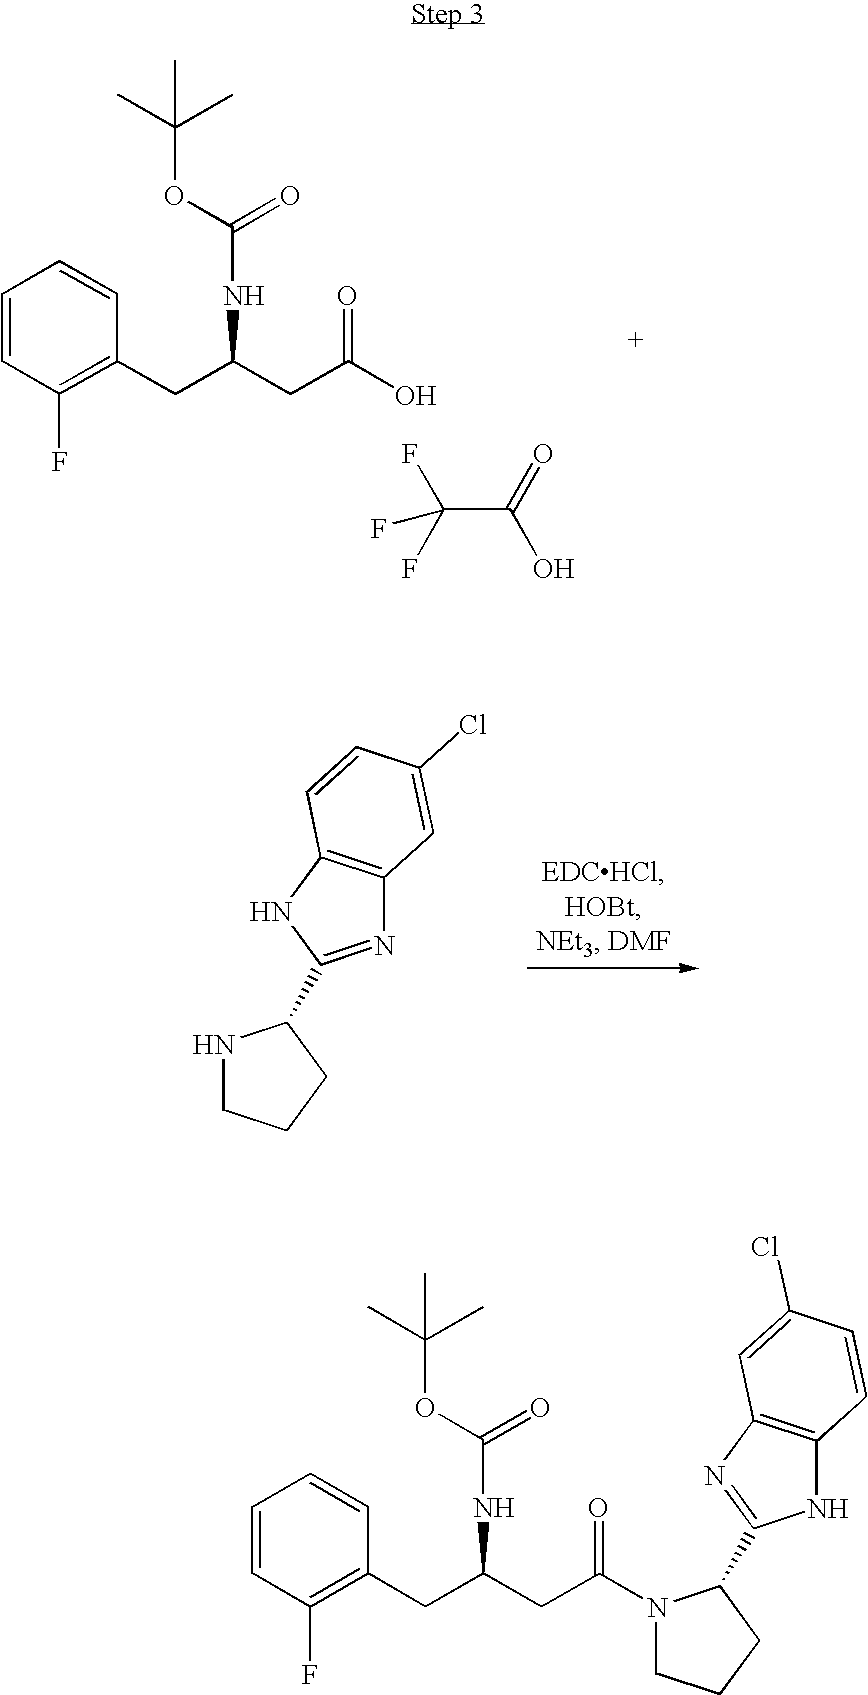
C1=CC(F)=C(CC(CC(O)=O)NC(=O)OC(C)(C)C)C=C1.C(C(O)=O)(F)(F)F.N1CCCC1C1=NC2=C(N1)C=CC(Cl)=C2.C1=CC(F)=C(CC(CC(N2CCCC2C2=NC3=C(N2)C=CC(Cl)=C3)=O)NC(=O)OC(C)(C)C)C=C1
